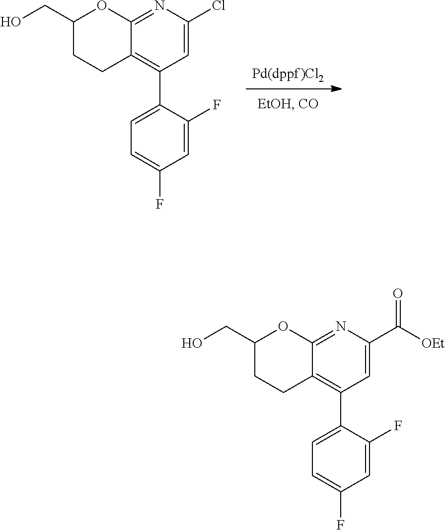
[Pd(dppf)Cl2].C1(Cl)=CC(C2=CC=C(F)C=C2F)=C2C(=N1)OC(CO)CC2.C1(C([OEt])=O)=CC(C2=CC=C(F)C=C2F)=C2C(=N1)OC(CO)CC2
